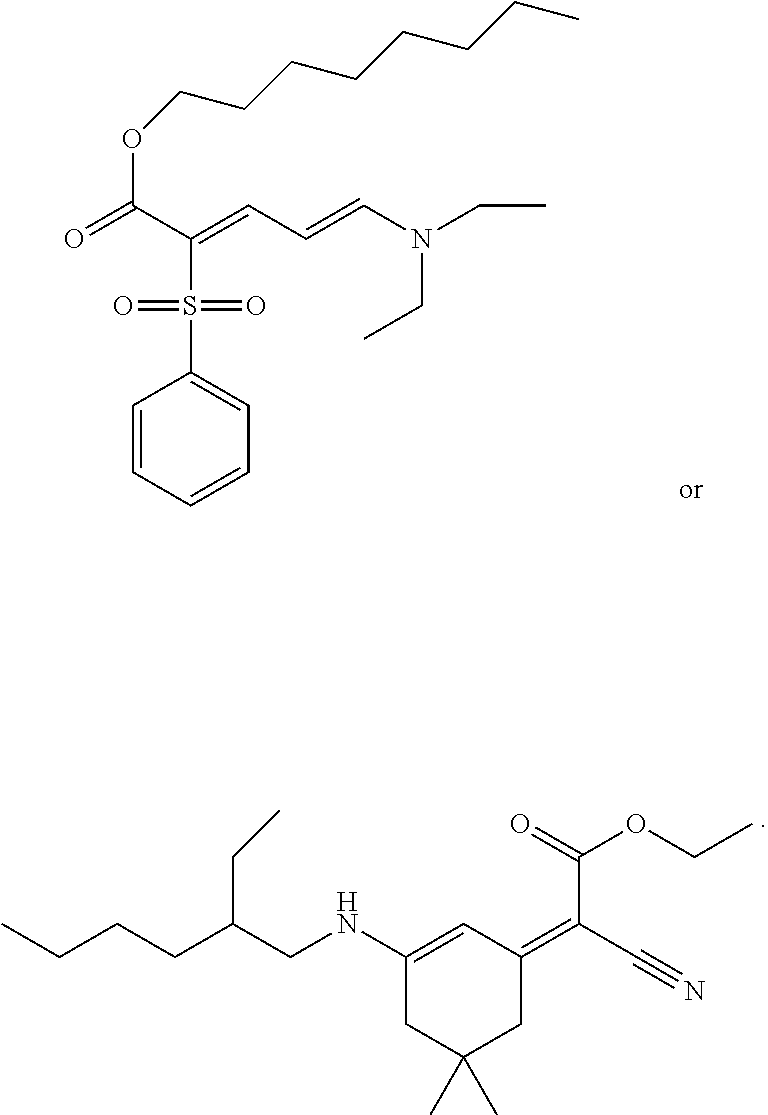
C1=CC=CC=C1S(=O)(=O)C(C(=O)OCCCCCCCC)=CC=CN(CC)CC.C1(NCC(CCCC)CC)=CC(=C(C#N)C(=O)OCC)CC(C)(C)C1
